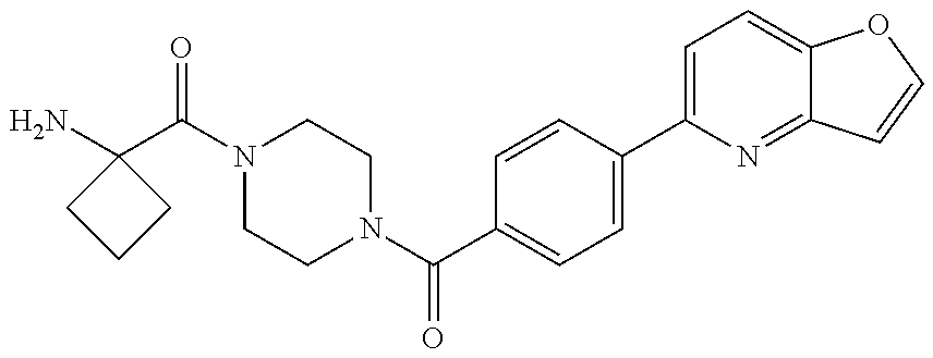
NC1(C(N2CCN(C(C3=CC=C(C4=CC=C5C(=N4)C=CO5)C=C3)=O)CC2)=O)CCC1
